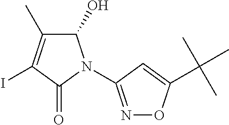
C1(O)C(C)=C(I)C(=O)N1C1=NOC(C(C)(C)C)=C1
